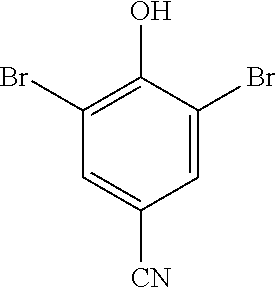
C1(Br)=C(O)C(Br)=CC([CN])=C1
